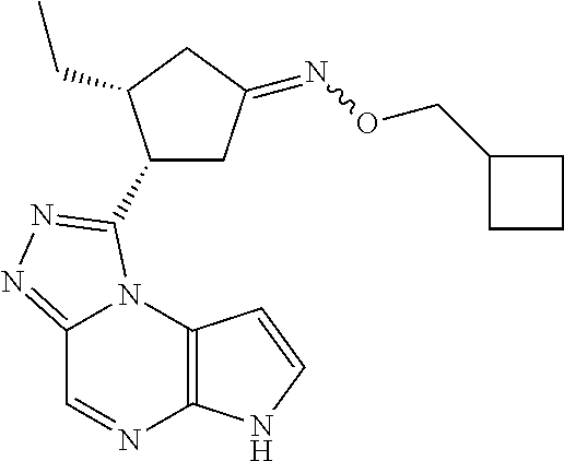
C12=NN=C(C3CC(=NOCC4CCC4)CC3CC)N1C1=C(N=C2)NC=C1
